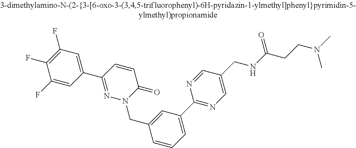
C1(F)=CC(C2=NN(CC3=CC(C4=NC=C(CNC(CCN(C)C)=O)C=N4)=CC=C3)C(=O)C=C2)=CC(F)=C1F
